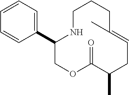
C1=CC=C(C2COC(=O)C(C)CC=C(C)CCCN2)C=C1
